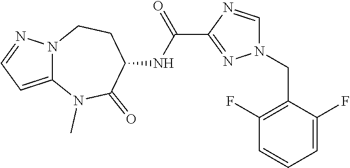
N1(CC2=C(F)C=CC=C2F)C=NC(C(NC2CCN3C(=CC=N3)N(C)C2=O)=O)=N1
